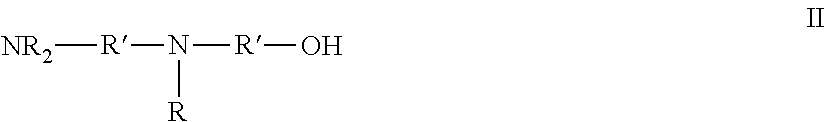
[NR2][R]N([R])[R]O
